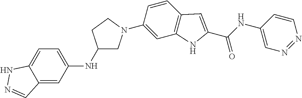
C1(NC2=CC=C3C(=C2)C=NN3)CN(C2=CC3=C(C=C2)C=C(C(NC2=CN=NC=C2)=O)N3)CC1
